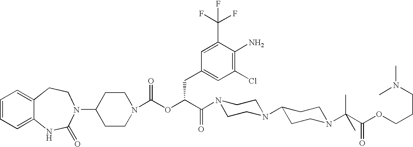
C12=CC=CC=C1NC(=O)N(C1CCN(C(OC(C(=O)N3CCN(C4CCN(C(C(OCCCN(C)C)=O)(C)C)CC4)CC3)CC3=CC(Cl)=C(N)C(C(F)(F)F)=C3)=O)CC1)CC2
